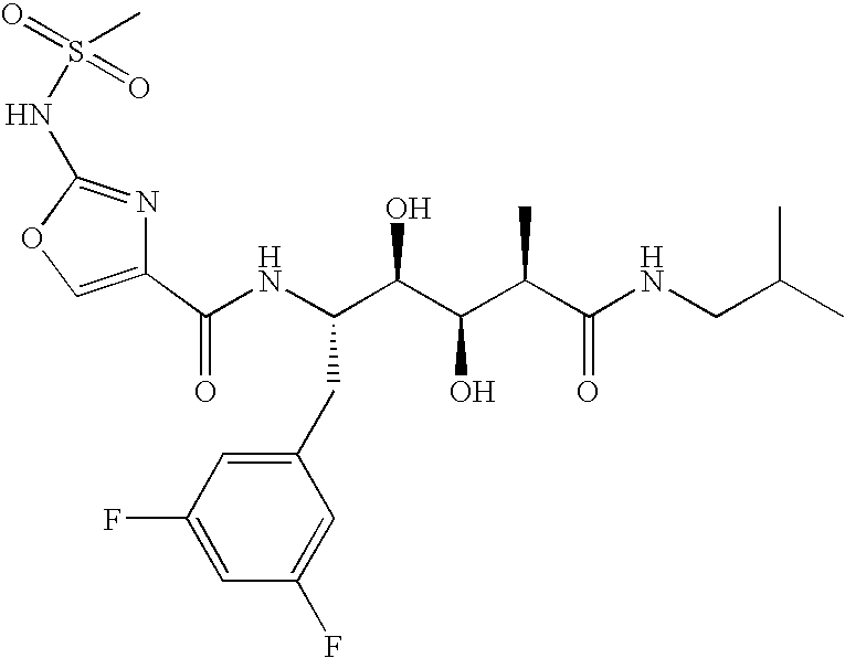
C1(C(NC(C(C(C(C(NCC(C)C)=O)C)O)O)CC2=CC(F)=CC(F)=C2)=O)=COC(NS(=O)(=O)C)=N1
